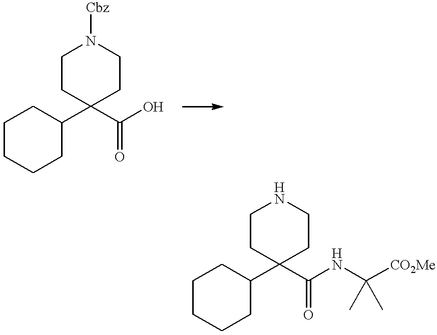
C1CCCC(C2(C(O)=O)CCN([Cbz])CC2)C1.C1CCCC(C2(C(NC([CO2Me])(C)C)=O)CCNCC2)C1
